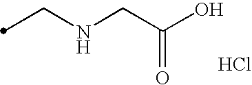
C(NCC(O)=O)C.Cl
